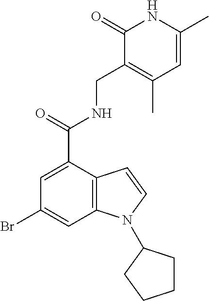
C1=C(C)NC(=O)C(CNC(C2=CC(Br)=CC3=C2C=CN3C2CCCC2)=O)=C1C
